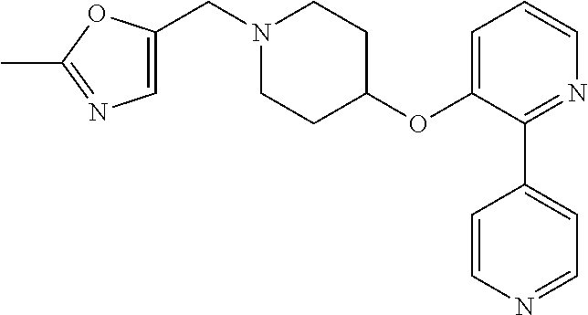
C1=C(CN2CCC(OC3=CC=CN=C3C3=CC=NC=C3)CC2)OC(C)=N1
